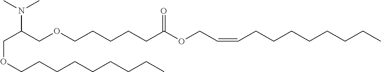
C(C(COCCCCCC(OCC=CCCCCCCCC)=O)N(C)C)OCCCCCCCCC
